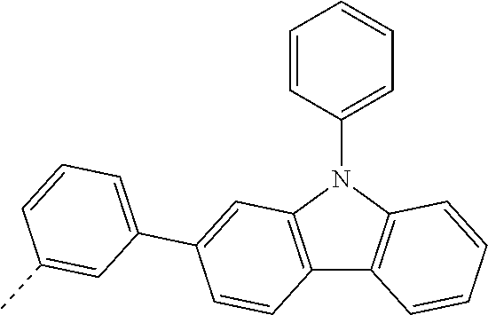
C12=C(N(C3=CC=CC=C3)C3=C1C=CC=C3)C=C(C1=CC=CC(C)=C1)C=C2
